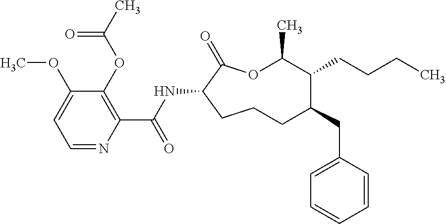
C1CC(NC(C2=C(OC(C)=O)C(OC)=CC=N2)=O)C(=O)OC(C)C(CCCC)C(CC2=CC=CC=C2)C1
